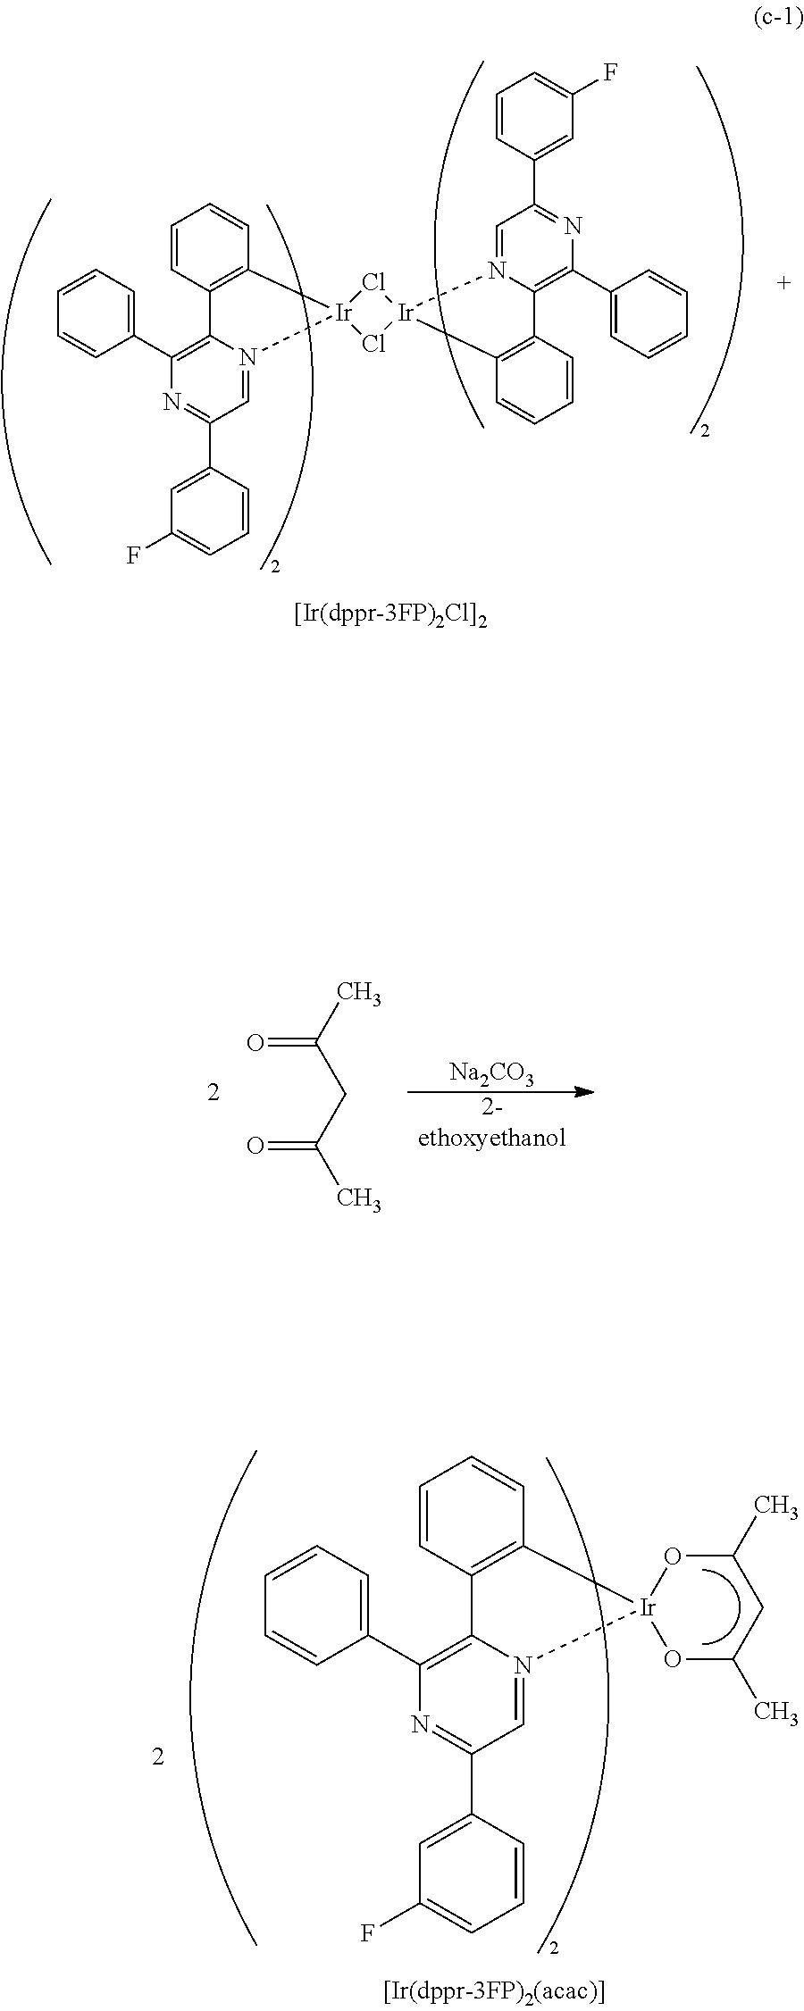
C1(C2=C3N(=CC(C4=CC(F)=CC=C4)=N2)[Ir]2(C4=C3C=CC=C4)Cl[Ir]3(Cl2)N2=CC(C4=CC(F)=CC=C4)=NC(C4=CC=CC=C4)=C2C2=C3C=CC=C2)=CC=CC=C1.[Na2CO3].[2-ethoxyethanol].C(C(C)=O)C(C)=O.C1(C2=C3N(=CC(C4=CC(F)=CC=C4)=N2)[Ir]2(C4=C3C=CC=C4)OC(C)CC(C)O2)=CC=CC=C1
